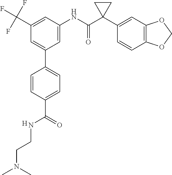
C1=C(NC(C2(C3=CC4=C(C=C3)OCO4)CC2)=O)C=C(C(F)(F)F)C=C1C1=CC=C(C(=O)NCCN(C)C)C=C1.[H]
